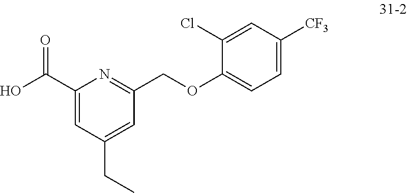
C1(C(O)=O)=CC(CC)=CC(COC2=CC=C([CF3])C=C2Cl)=N1
